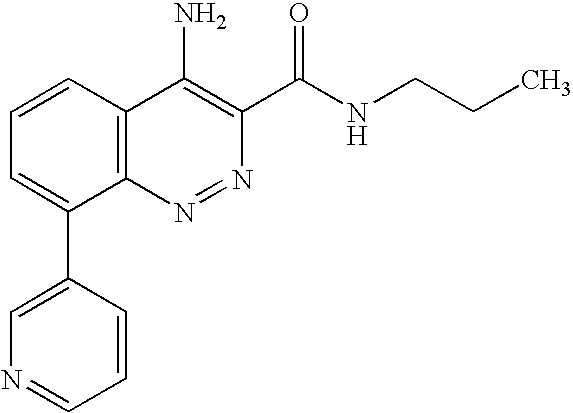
C1=CC2=C(C(C3=CN=CC=C3)=C1)N=NC(C(NCCC)=O)=C2N
